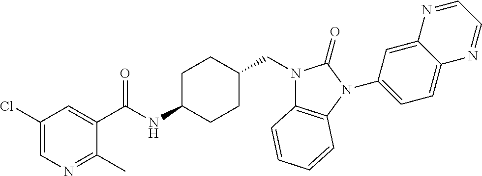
C1(Cl)=CN=C(C)C(C(NC2CCC(CN3C4=C(N(C5=CC=C6C(=C5)N=CC=N6)C3=O)C=CC=C4)CC2)=O)=C1
